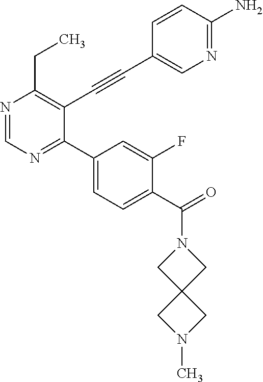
N1=CN=C(C2=CC=C(C(N3CC4(C3)CN(C)C4)=O)C(F)=C2)C(C#CC2=CN=C(N)C=C2)=C1CC
